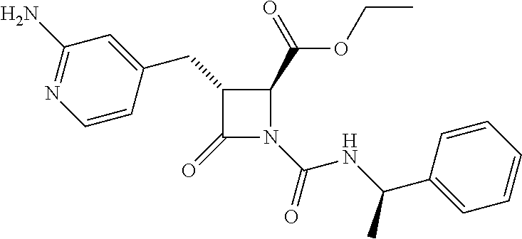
C1(=O)N(C(NC(C2=CC=CC=C2)C)=O)C(C(OCC)=O)C1CC1=CC(N)=NC=C1
